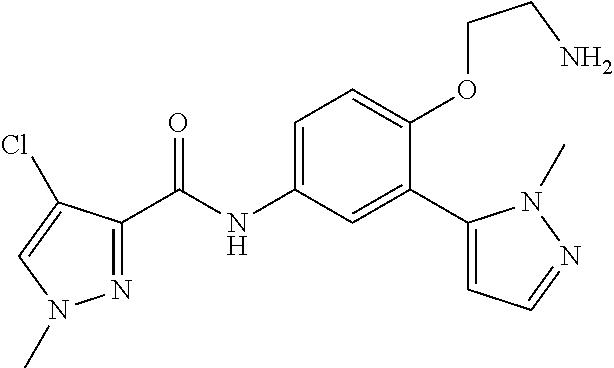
N1=C(C(=O)NC2=CC=C(OCCN)C(C3=CC=NN3C)=C2)C(Cl)=CN1C
